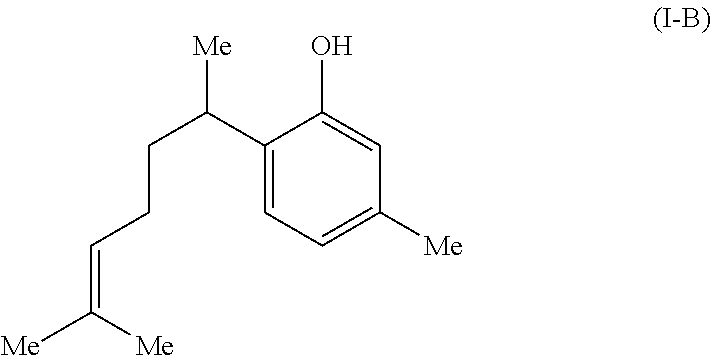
C1(C(CCC=C([Me])[Me])[Me])=CC=C([Me])C=C1O
